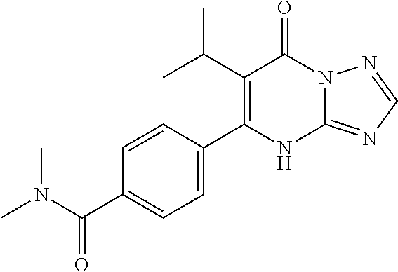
C1(C(C)C)=C(C2=CC=C(C(N(C)C)=O)C=C2)NC2=NC=NN2C1=O
